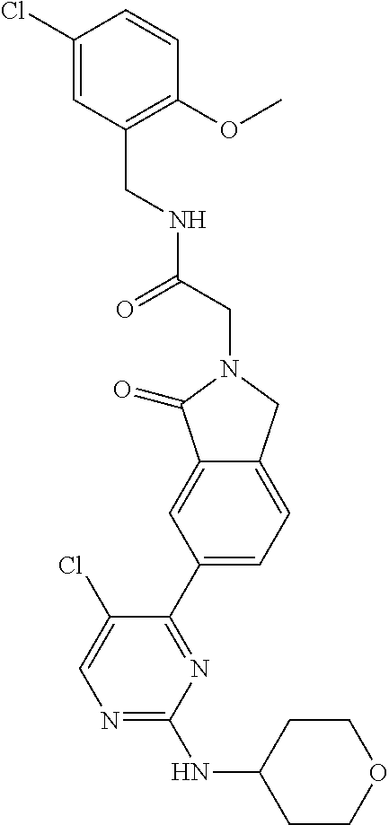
C1CC(NC2=NC=C(Cl)C(C3=CC=C4C(=C3)C(=O)N(CC(=O)NCC3=C(OC)C=CC(Cl)=C3)C4)=N2)CCO1
